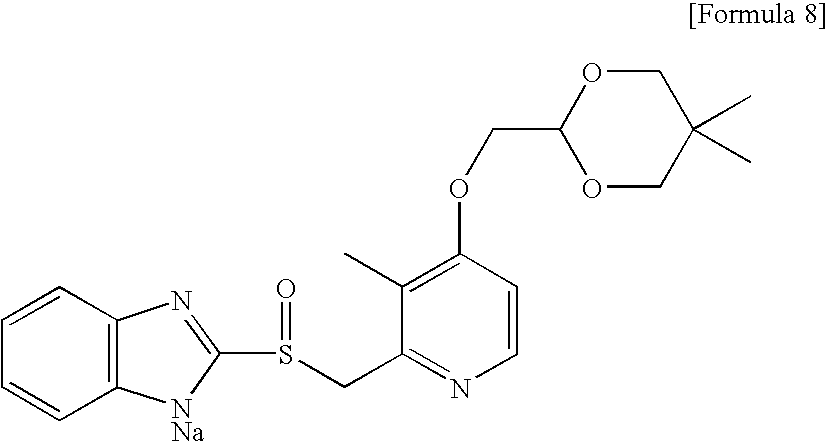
C1=CC2=C(C=C1)[NNa]C(S(CC1=NC=CC(OCC3OCC(C)(C)CO3)=C1C)=O)=N2
